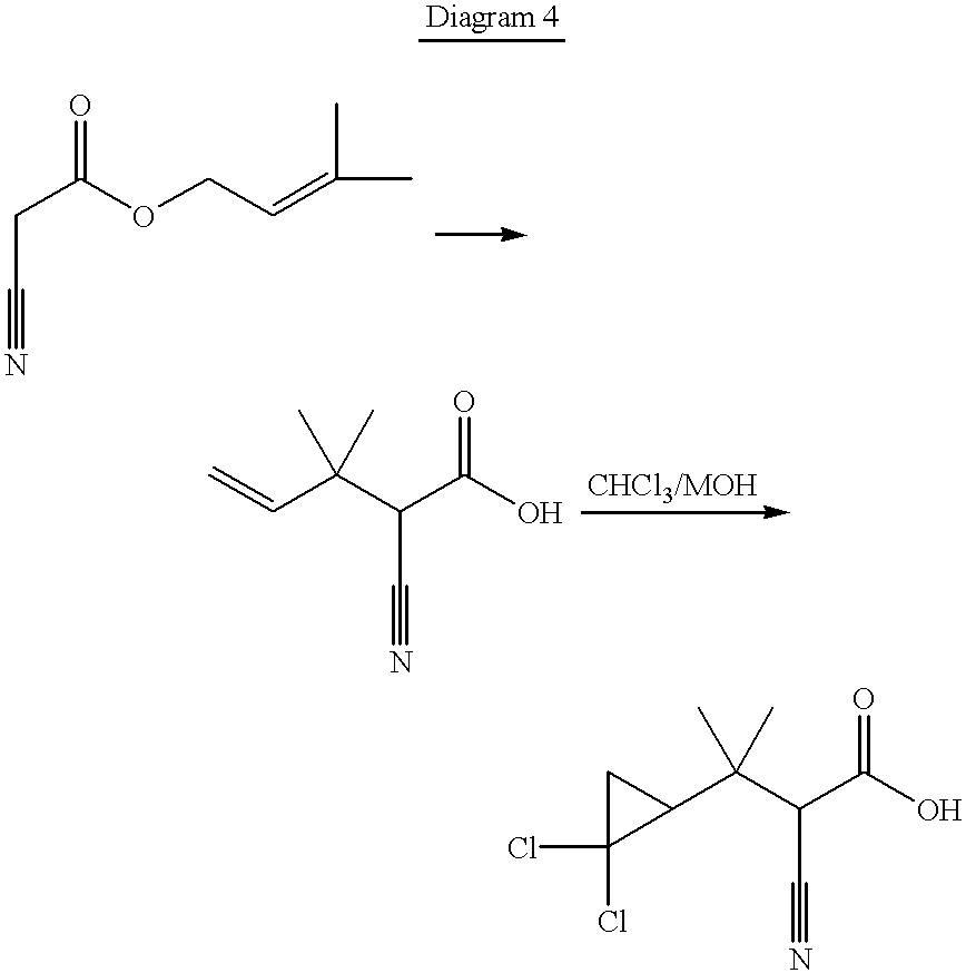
C(C(OCC=C(C)C)=O)C#N.C=CC(C)(C)C(C(O)=O)C#N.C(C)(C)(C(C#N)C(=O)O)C1CC1(Cl)Cl
